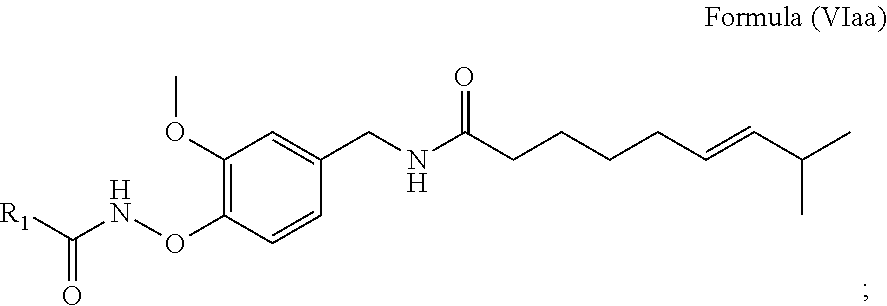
C1(ONC([R1])=O)=C(OC)C=C(CNC(CCCCC=CC(C)C)=O)C=C1
